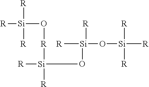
[R][Si]([R])([R])O[R][Si]([R])(O[Si](O[Si]([R])([R])[R])([R])[R])[R]
